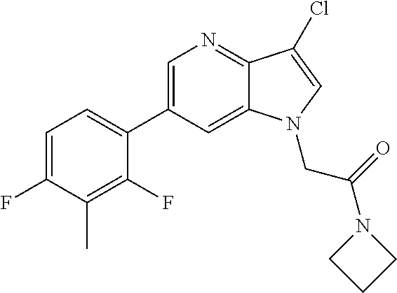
C1(C2=CN=C3C(=C2)N(CC(=O)N2CCC2)C=C3Cl)=CC=C(F)C(C)=C1F
